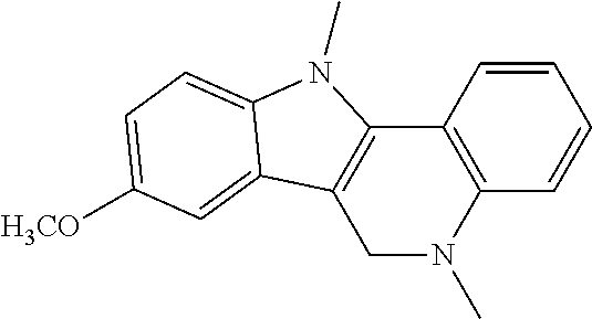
C1=CC2=C(C=C1)N(C)CC1=C2N(C)C2=CC=C([H3CO])C=C12
